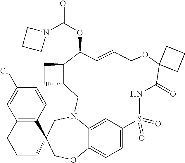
C1=C2C=C3C(=C1)OCC1(CN3CC3C(CC3)C(OC(N3CCC3)=O)C=CCOC3(C(=O)NS2(=O)=O)CCC3)C2=C(CCC1)C=C(Cl)C=C2
